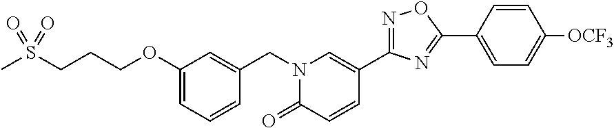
C(CCOC1=CC=CC(CN2C(=O)C=CC(C3=NOC(C4=CC=C([OCF3])C=C4)=N3)=C2)=C1)S(C)(=O)=O
